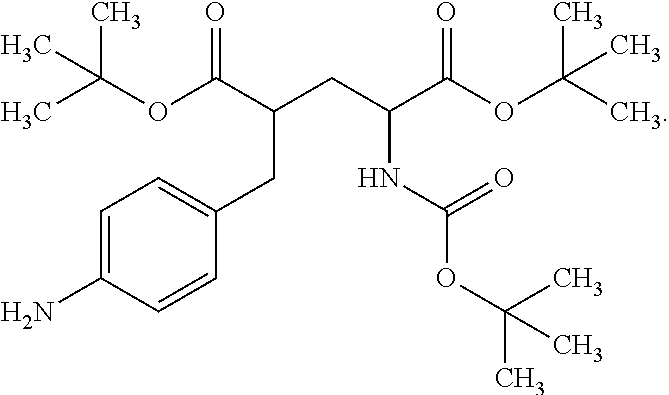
C1=C(N)C=CC(CC(C(OC(C)(C)C)=O)CC(C(OC(C)(C)C)=O)NC(OC(C)(C)C)=O)=C1
